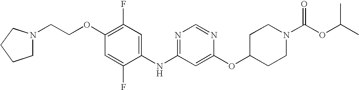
C1(OCCN2CCCC2)=C(F)C=C(NC2=NC=NC(OC3CCN(C(OC(C)C)=O)CC3)=C2)C(F)=C1
